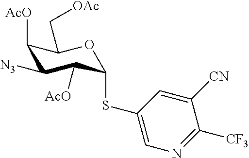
C1([N3])C([AcO])C(SC2=CN=C([CF3])C([CN])=C2)OC(C[OAc])C1[AcO]
